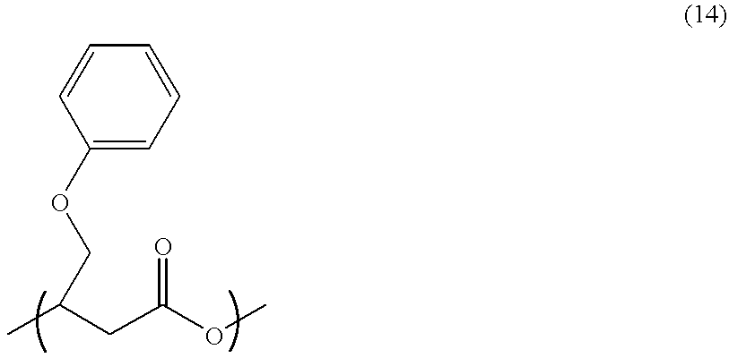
C1=CC=CC(OCC(C)CC(OC)=O)=C1
